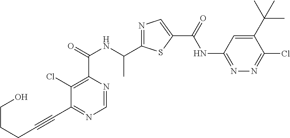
C1=NC(C(=O)NC(C2=NC=C(C(=O)NC3=NN=C(Cl)C(C(C)(C)C)=C3)S2)C)=C(Cl)C(C#CCCCO)=N1
